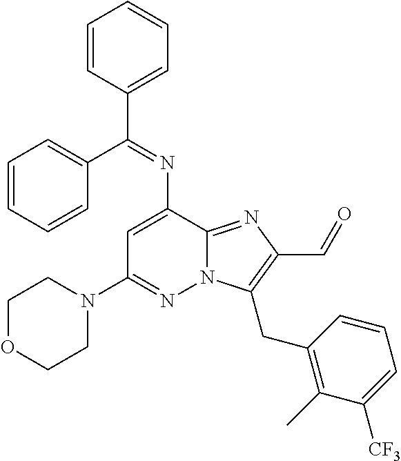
C1=CC(C(=NC2=CC(N3CCOCC3)=NN3C2=NC(C=O)=C3CC2=C(C)C([CF3])=CC=C2)C2=CC=CC=C2)=CC=C1
